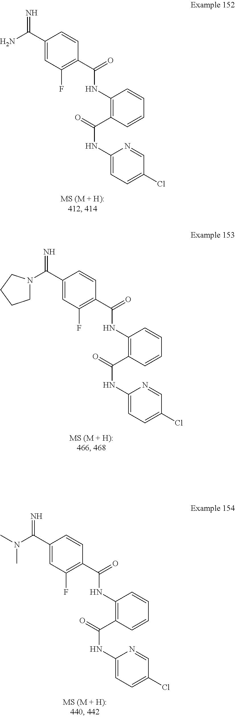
O=C(NC1=C(C(NC2=CC=C(Cl)C=N2)=O)C=CC=C1)C1=C(F)C=C(C(=N)N)C=C1.O=C(NC1=C(C(NC2=CC=C(Cl)C=N2)=O)C=CC=C1)C1=C(F)C=C(C(=N)N2CCCC2)C=C1.O=C(NC1=C(C(NC2=CC=C(Cl)C=N2)=O)C=CC=C1)C1=C(F)C=C(C(=N)N(C)C)C=C1
